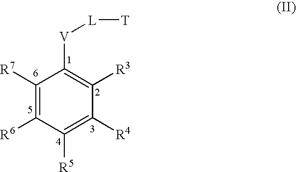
C1([R7])=C([R6])C([R5])=C([R4])C([R3])=C1[V][L][T]
